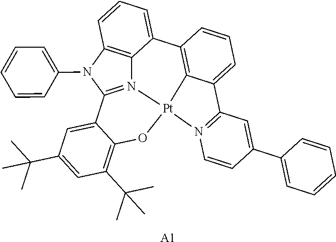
C12=C3C(=CC=C1)C1=N(C=CC(C4=CC=CC=C4)=C1)[Pt]31N3=C(N(C4=CC=CC=C4)C4=C3C2=CC=C4)C2=CC(C(C)(C)C)=CC(C(C)(C)C)=C2O1.[A1]
